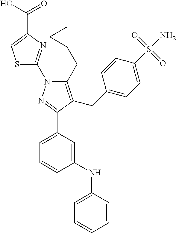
C1=C(C2=NN(C3=NC(C(O)=O)=CS3)C(CC3CC3)=C2CC2=CC=C(S(N)(=O)=O)C=C2)C=C(NC2=CC=CC=C2)C=C1
